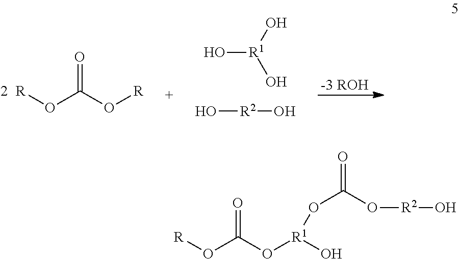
[-3 ROH].[R]OC(O[R])=O.O[R1](O)O.O[R2]O.[R]OC(O[R1](O)OC(=O)O[R2]O)=O
